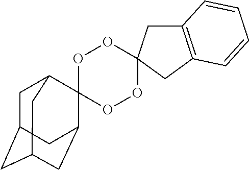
C1C2CC3CC(C4(C1C3)OOC1(OO4)CC3=C(C1)C=CC=C3)C2
